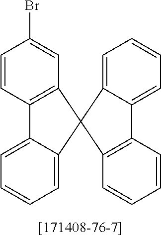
C1=CC2=C(C=C1Br)C1(C3=CC=CC=C23)C2=CC=CC=C2C2=C1C=CC=C2
